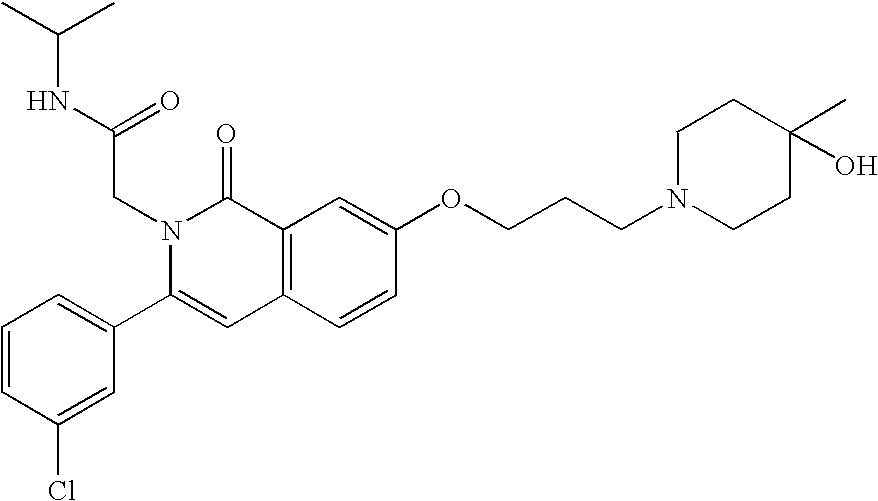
C1=CC(Cl)=CC(C2=CC3=C(C(=O)N2CC(=O)NC(C)C)C=C(OCCCN2CCC(C)(O)CC2)C=C3)=C1
